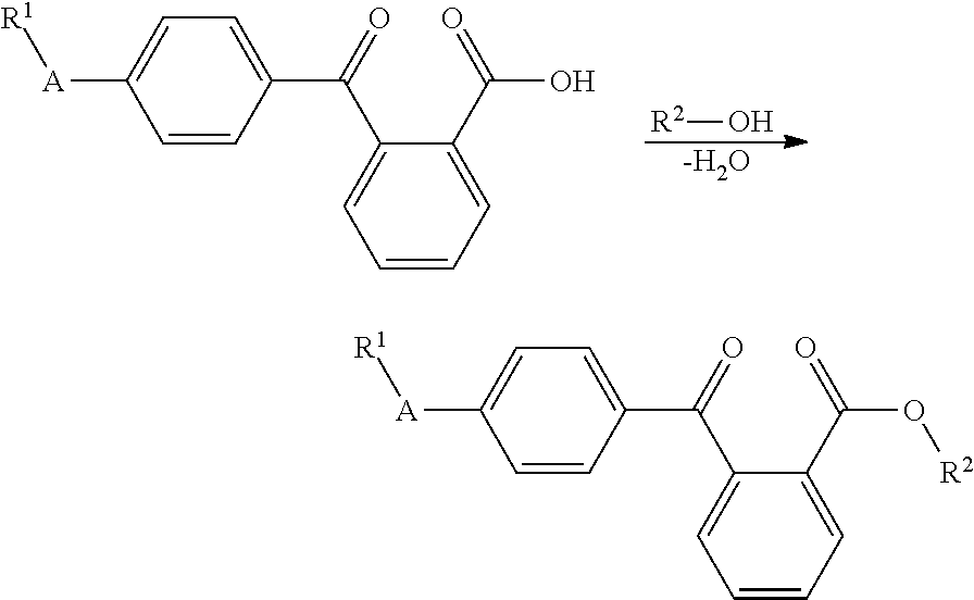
[R2]O.[-H2O].C1(C(C2=CC=CC=C2C(=O)O)=O)=CC=C([A][R1])C=C1.C1(C(C2=CC=CC=C2C(=O)O[R2])=O)=CC=C([A][R1])C=C1
